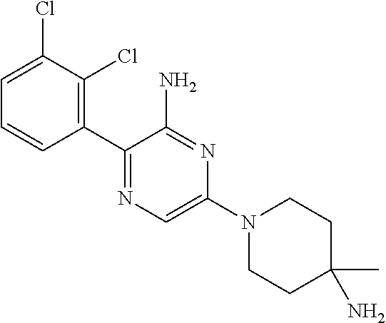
C1(C2=NC=C(N3CCC(N)(C)CC3)N=C2N)=C(Cl)C(Cl)=CC=C1
